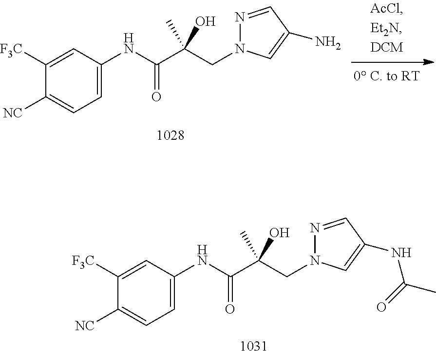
C1=C(NC(C(CN2N=CC(NC(C)=O)=C2)(C)O)=O)C=C([F3C])C([NC])=C1.C1=C(NC(C(CN2N=CC(N)=C2)(C)O)=O)C=C([F3C])C([NC])=C1
